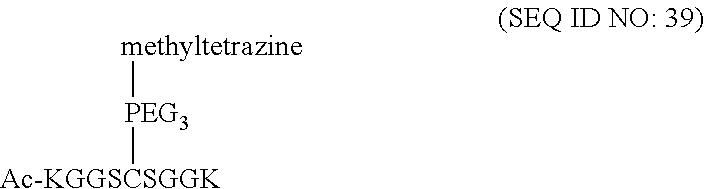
[PEG3]([methyltetrazine])[Ac-KGGSCSGGK]
